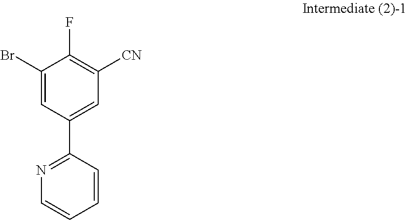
C1(Br)=CC(C2=NC=CC=C2)=CC([CN])=C1F
